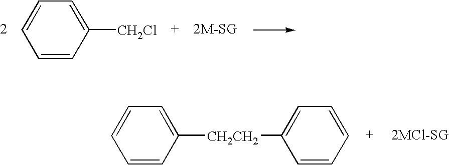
C1=CC=C([CH2Cl])C=C1.C1=CC=CC([CH2CH2]C2=CC=CC=C2)=C1
